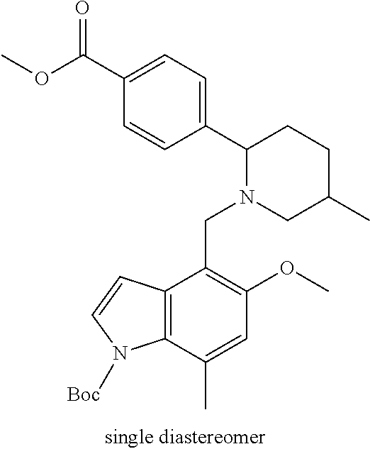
C1=CC(C2N(CC3=C(OC)C=C(C)C4=C3C=CN4[Boc])CC(C)CC2)=CC=C1C(OC)=O
